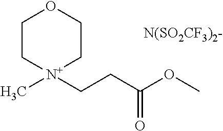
C1C[N+](C)(CCC(OC)=O)CCO1.[N(SO2CF3)2-]
